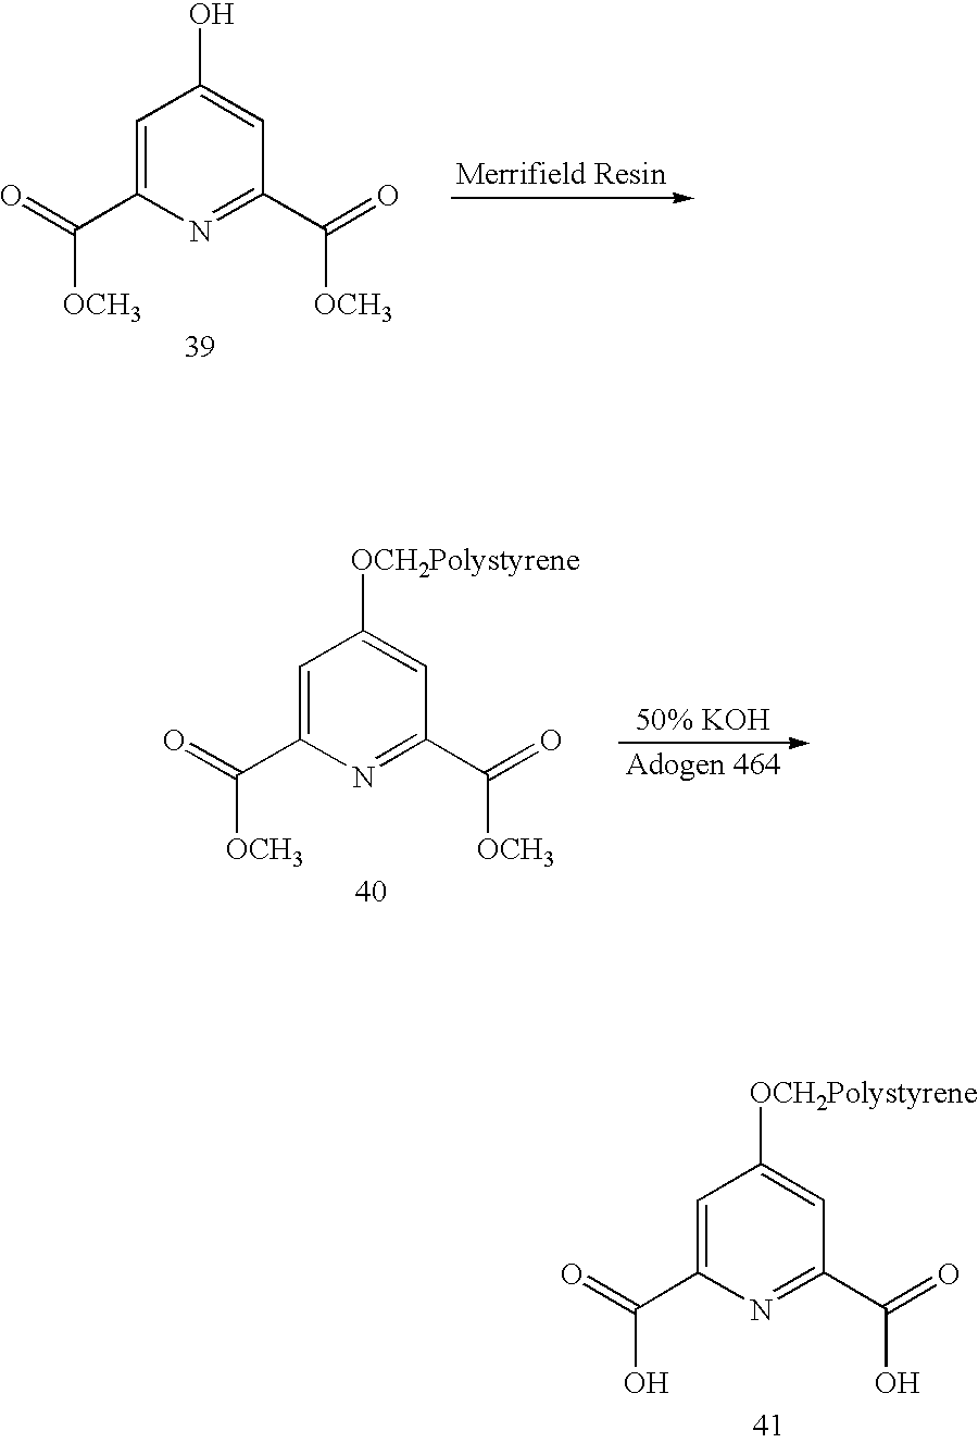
C1=C(C(=O)[OCH3])N=C(C(=O)[OCH3])C=C1O.C1=C(C(=O)[OCH3])N=C(C(=O)[OCH3])C=C1[OCH2Polystyrene].C1=C(C(=O)O)N=C(C(=O)O)C=C1[OCH2Polystyrene]
